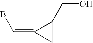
C1(=CB)CC1CO
